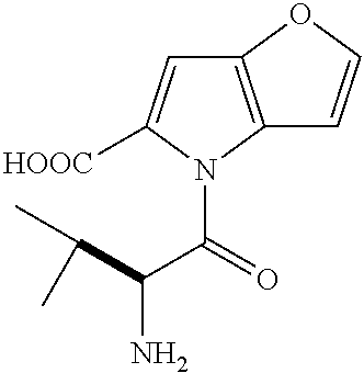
C12=C(N(C(=O)C(C(C)C)N)C([HOOC])=C1)C=CO2
